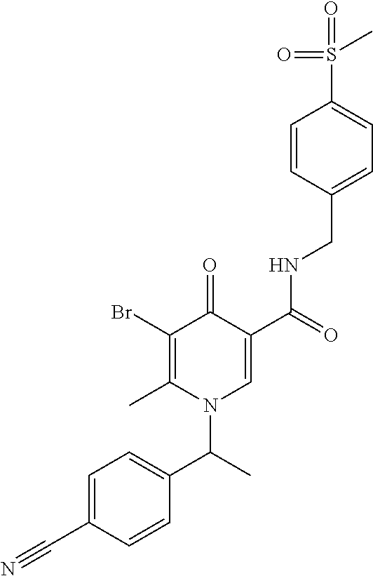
C1=C(C#N)C=CC(C(N2C=C(C(=O)NCC3=CC=C(S(=O)(=O)C)C=C3)C(=O)C(Br)=C2C)C)=C1
